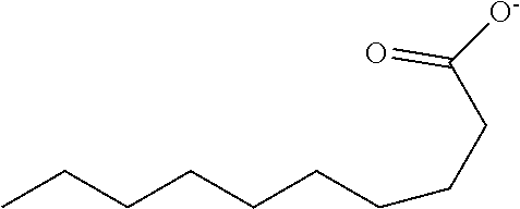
CCCCCCCCCC([O-])=O
